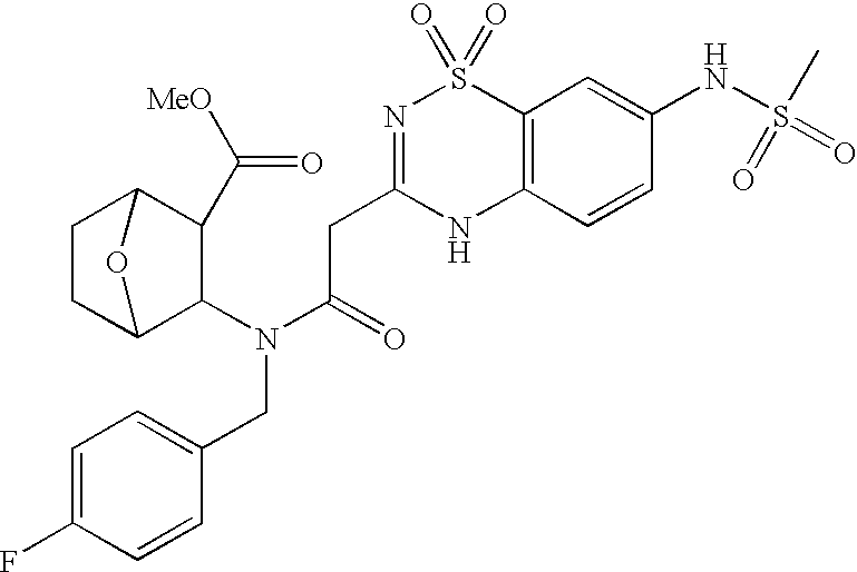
C1CC2C(N(C(=O)CC3=NS(=O)(=O)C4=C(N3)C=CC(NS(=O)(C)=O)=C4)CC3=CC=C(F)C=C3)C(C([MeO])=O)C1O2
